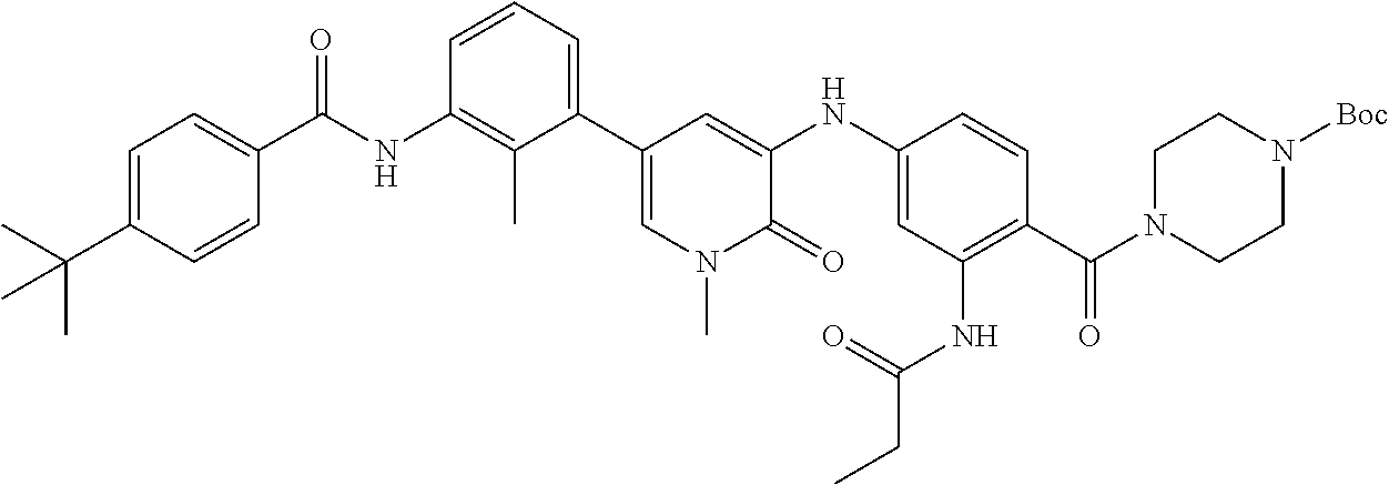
CC(C)(C1=CC=C(C(=O)NC2=C(C)C(C3=CN(C)C(=O)C(NC4=CC(NC(=O)CC)=C(C(=O)N5CCN([Boc])CC5)C=C4)=C3)=CC=C2)C=C1)C
